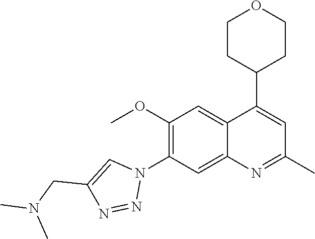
C12=CC(OC)=C(N3C=C(CN(C)C)N=N3)C=C1N=C(C)C=C2C1CCOCC1
